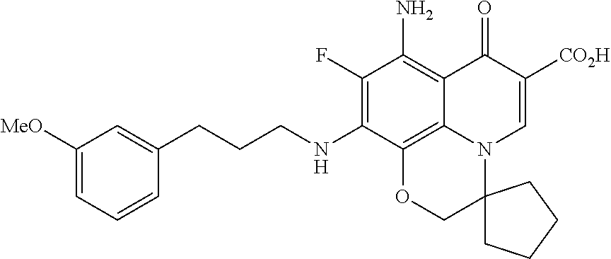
C1(F)=C(NCCCC2=CC([OMe])=CC=C2)C2=C3C(=C1N)C(=O)C([CO2H])=CN3C1(CO2)CCCC1
